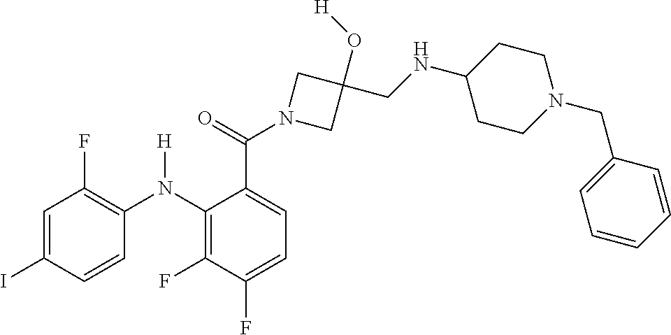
C1=C(C(N2CC(O[H])(CNC3CCN(CC4=CC=CC=C4)CC3)C2)=O)C(N(C2=C(F)C=C(I)C=C2)[H])=C(F)C(F)=C1
